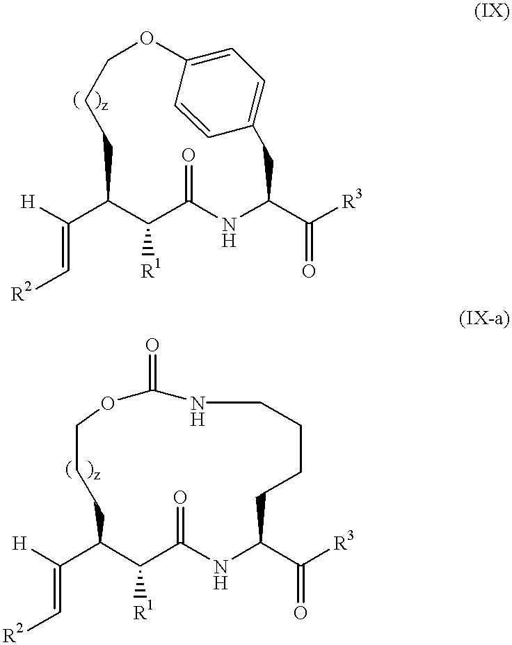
[H]C(C1C([R1])C(=O)NC(C([R3])=O)CC2=CC=C(C=C2)OCCC1)=C[R2].[H]C(C1C([R1])C(=O)NC(C([R3])=O)CCCCNC(=O)OCCC1)=C[R2]
